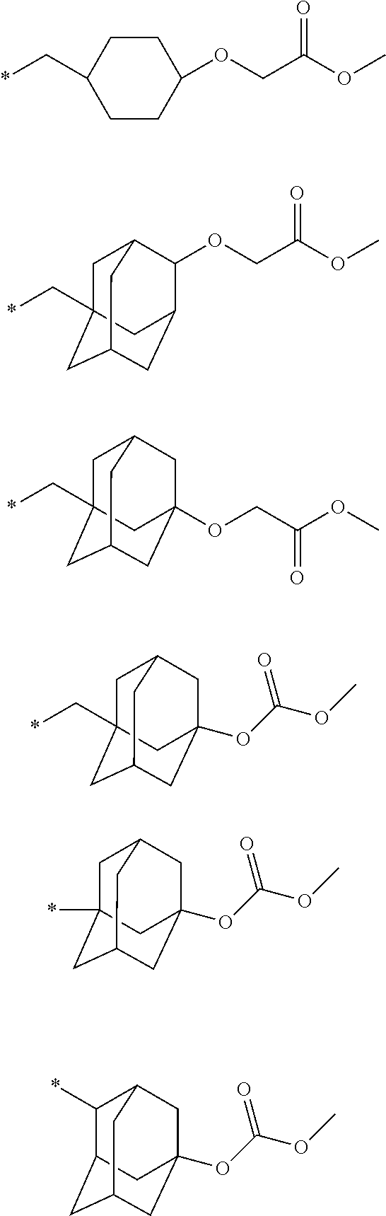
C1CC(OCC(OC)=O)CCC1C*.C(*)C12CC3C(OCC(OC)=O)C(CC(C1)C3)C2.C(*)C12CC3CC(OCC(OC)=O)(CC(C1)C3)C2.C(*)C12CC3CC(OC(OC)=O)(CC(C1)C3)C2.*C12CC3CC(OC(OC)=O)(CC(C1)C3)C2.C1(*)C2CC3CC(OC(OC)=O)(CC1C3)C2
